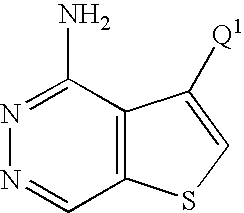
N1=C(N)C2=C(C=N1)SC=C2[Q1]
